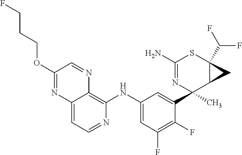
C12=CC=NC(NC3=CC(F)=C(F)C(C4(C)N=C(N)SC5(C(F)F)C4C5)=C3)=C1N=CC(OCCCF)=N2
